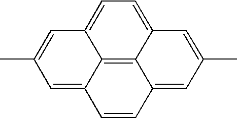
CC1=CC2=CC=C3C4=C2C(=C1)C=CC4=CC(C)=C3
